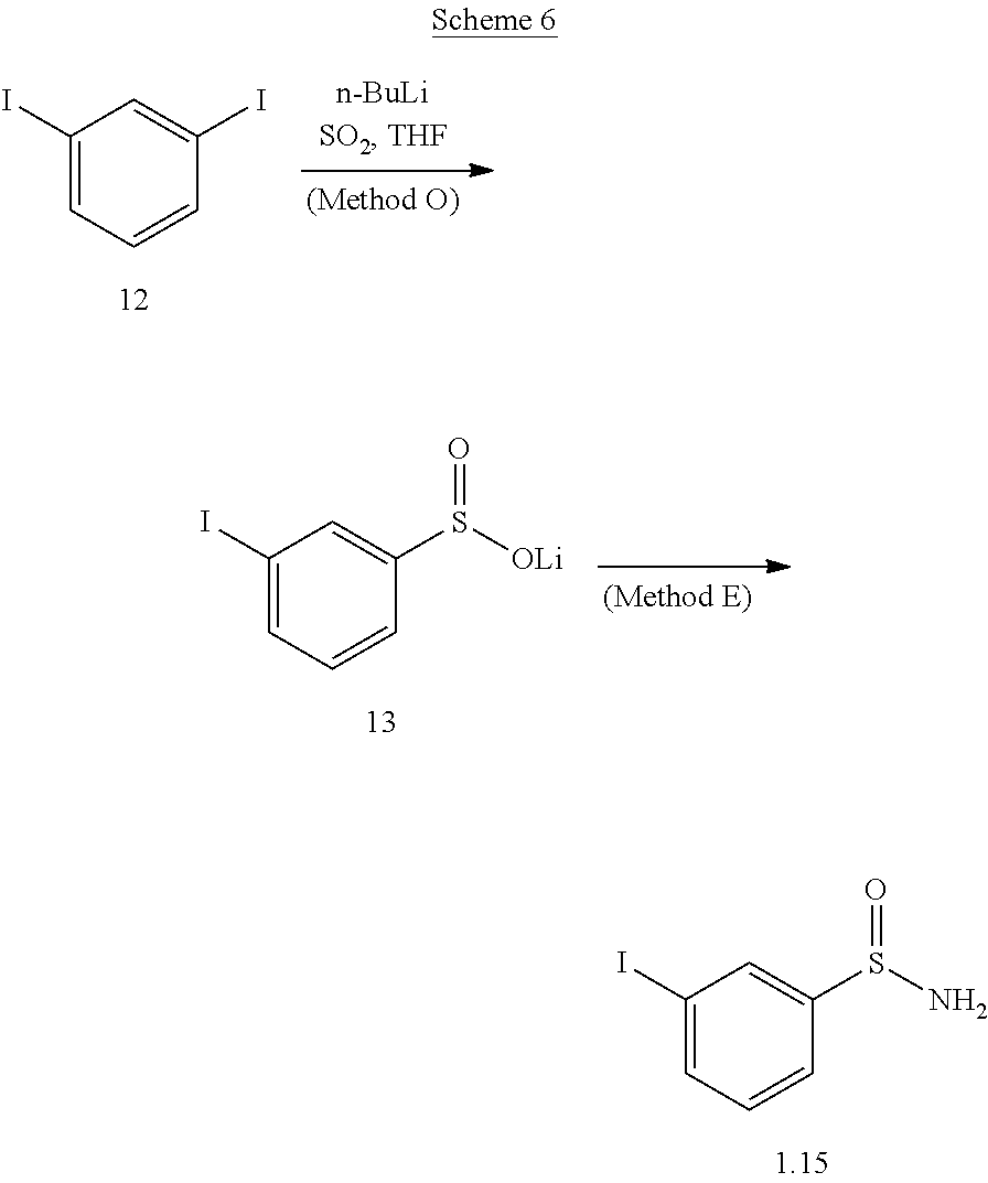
C1(I)=CC=CC(I)=C1.C1(I)=CC=CC(S([OLi])=O)=C1.C1(I)=CC=CC(S(N)=O)=C1
